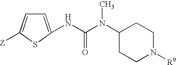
N(C(N(C1CCN([R9])CC1)C)=O)C1=CC=C([Z])S1
